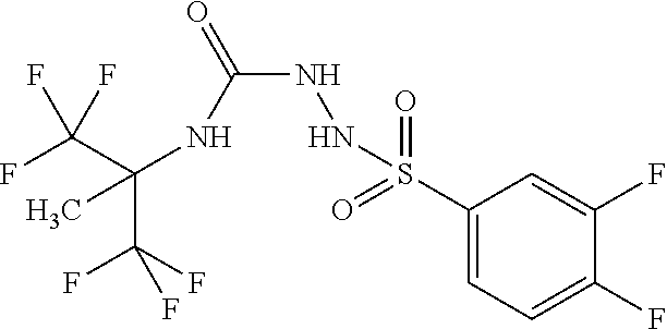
C(C(F)(F)F)(NC(NNS(C1=CC=C(F)C(F)=C1)(=O)=O)=O)(C)C(F)(F)F
